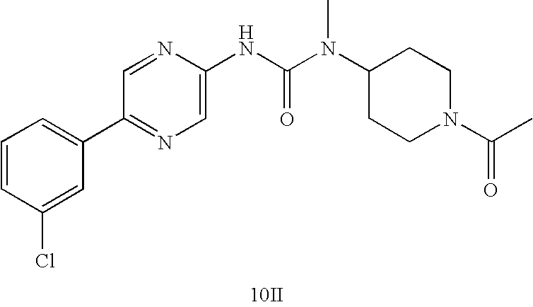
[10II].C1(C2=CC=CC(Cl)=C2)=NC=C(NC(N(C)C2CCN(C(C)=O)CC2)=O)N=C1
